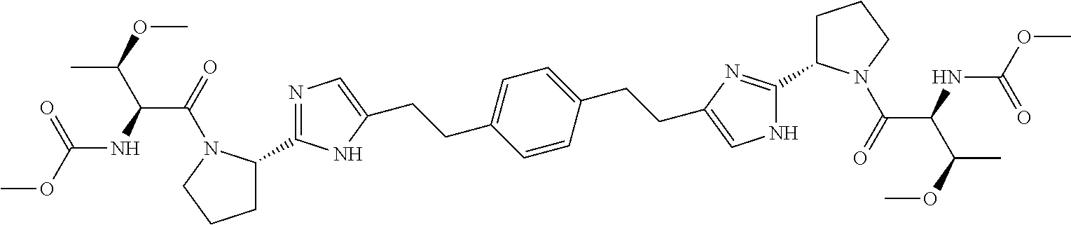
CC(OC)C(NC(OC)=O)C(=O)N1C(C2=NC=C(CCC3=CC=C(CCC4=CNC(C5CCCN5C(=O)C(C(OC)C)NC(OC)=O)=N4)C=C3)N2)CCC1
